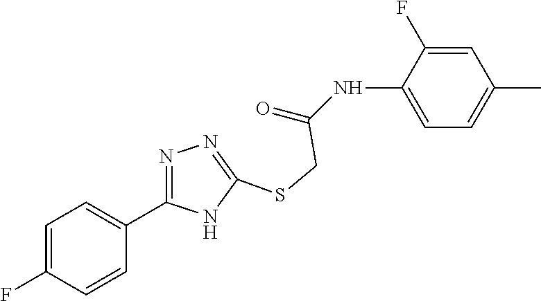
C1=C(NC(=O)CSC2=NN=C(C3=CC=C(F)C=C3)N2)C(F)=CC(C)=C1
